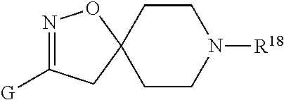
N1=C([G])CC2(O1)CCN([R18])CC2
